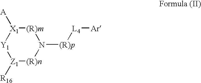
[(R)m]1[X1]([A])[Y1][Z1]([R16])[(R)n]N1[(R)p][L4][Ar]
